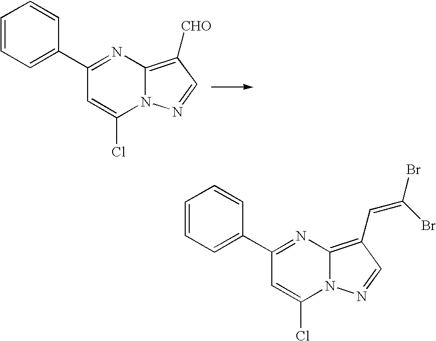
C1=CC=C(C2=NC3=C([CHO])C=NN3C(Cl)=C2)C=C1.C1=CC=C(C2=NC3=C(C=C(Br)Br)C=NN3C(Cl)=C2)C=C1
